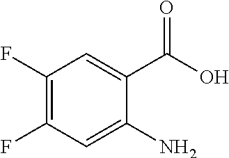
C1(F)=C(F)C=C(N)C(C(O)=O)=C1
